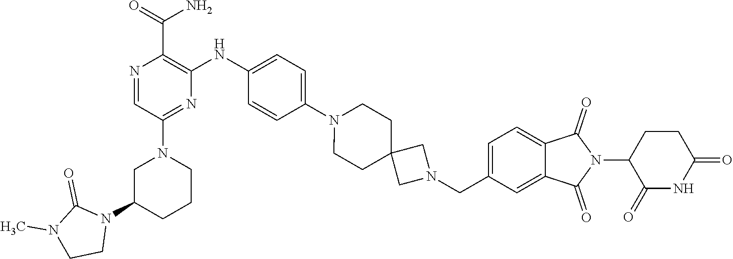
C1N(C2=NC(NC3=CC=C(N4CCC5(CC4)CN(CC4=CC=C6C(=C4)C(=O)N(C4CCC(=O)NC4=O)C6=O)C5)C=C3)=C(C(N)=O)N=C2)CCCC1N1C(=O)N(C)CC1
